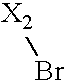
[X2]Br
